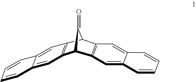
C12=C(C3C(=O)C1C1=C3C=C3C(=C1)C=CC=C3)C=C1C(=C2)C=CC=C1
